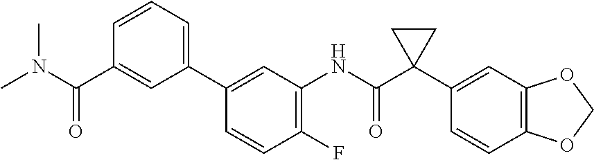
C1(F)=C(NC(C2(C3=CC4=C(C=C3)OCO4)CC2)=O)C=C(C2=CC=CC(C(N(C)C)=O)=C2)C=C1
